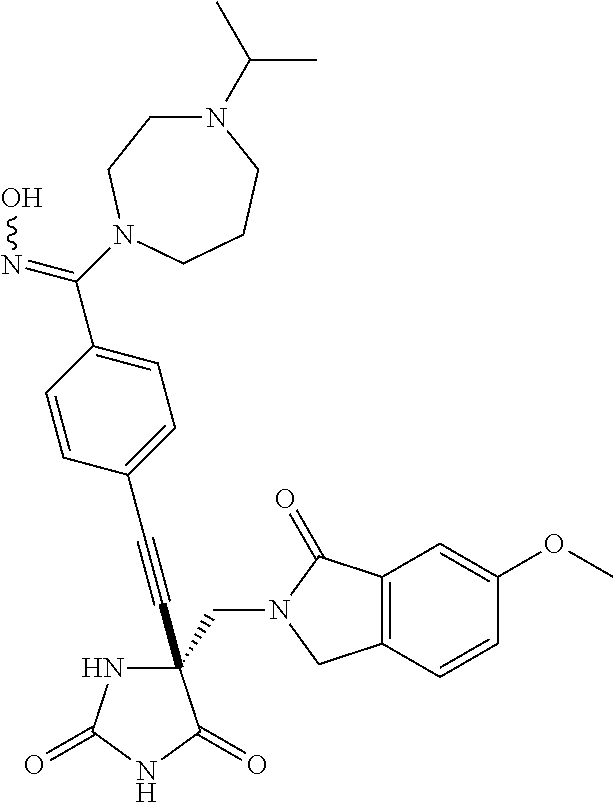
C(#CC1(CN2C(=O)C3=C(C2)C=CC(OC)=C3)NC(=O)NC1=O)C1=CC=C(C(=NO)N2CCN(C(C)C)CCC2)C=C1
